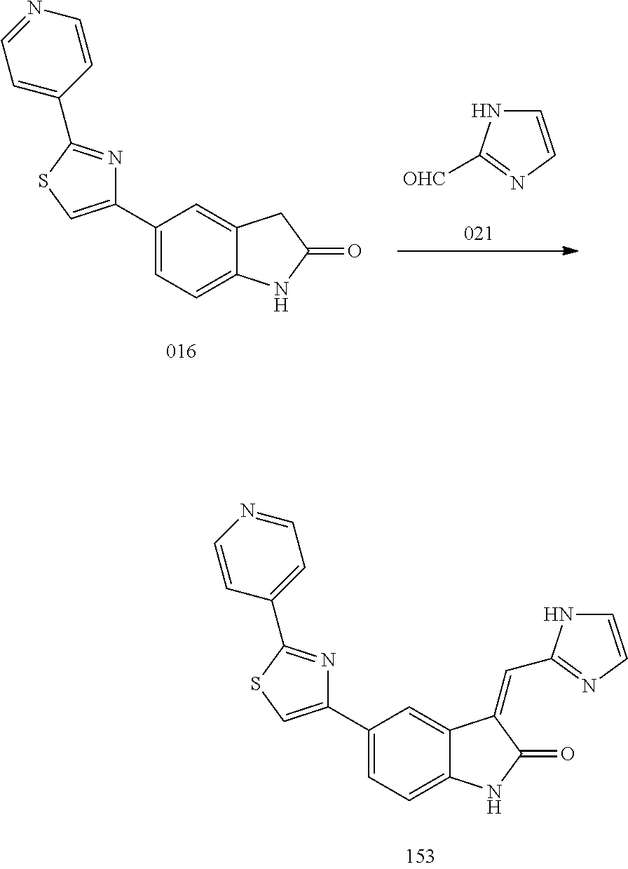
C1=CN=C([OHC])N1.C1(C2=CC=C3C(=C2)CC(=O)N3)=CSC(C2=CC=NC=C2)=N1.C1(C2=CC=C3C(=C2)C(=CC2=NC=CN2)C(=O)N3)=CSC(C2=CC=NC=C2)=N1
